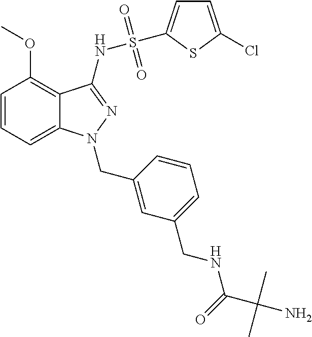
C1=CC=C2C(=C1OC)C(NS(=O)(=O)C1=CC=C(Cl)S1)=NN2CC1=CC(CNC(C(N)(C)C)=O)=CC=C1
